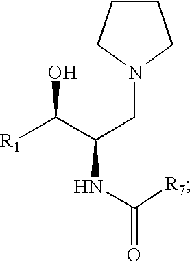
[R1]C(C(CN1CCCC1)NC(=O)[R7])O
